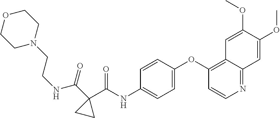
C1=C(OC2=C3C(=NC=C2)C=C(OC)C(OC)=C3)C=CC(NC(C2(C(=O)NCCN3CCOCC3)CC2)=O)=C1
